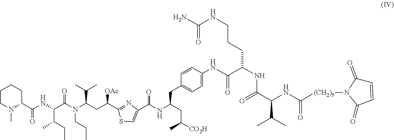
C1CN(C)C(C(NC(C(CC)C)C(N(CCC)C(CC([OAc])C2=NC(C(NC(CC3=CC=C(NC(=O)C(NC(=O)C(C(C)C)NC(=O)[(CH2)5]N4C(=O)C=CC4=O)CCCNC(=O)N)C=C3)CC([CO2H])C)=O)=CS2)C(C)C)=O)=O)CC1
